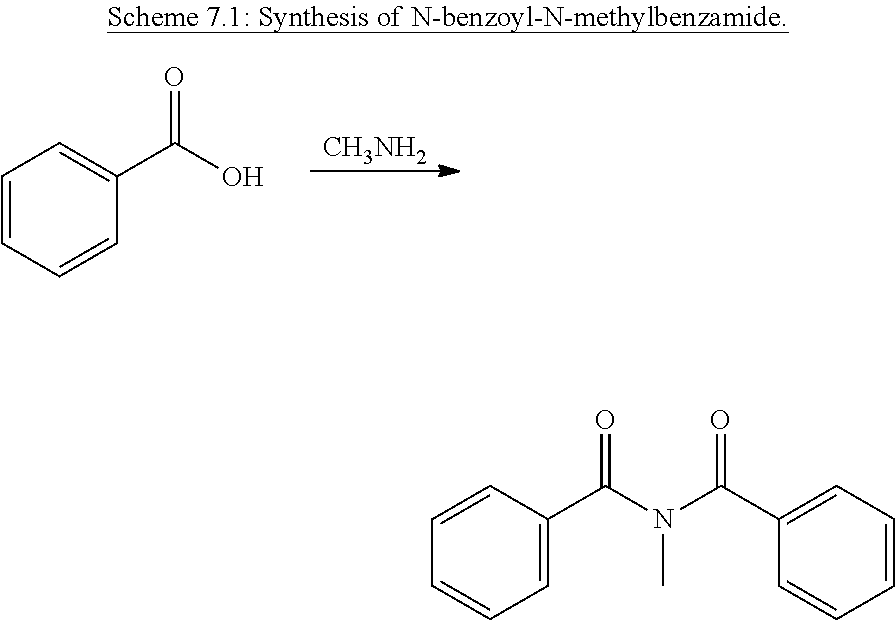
[CH3NH2].C1=CC=CC(C(O)=O)=C1.C1=CC(C(N(C(C2=CC=CC=C2)=O)C)=O)=CC=C1
